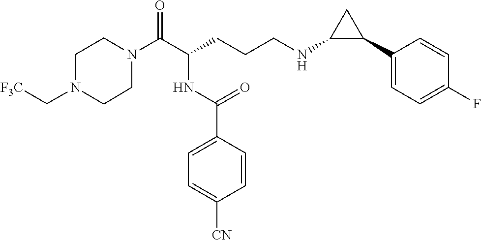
C1N(C(C(CCCNC2C(C3=CC=C(F)C=C3)C2)NC(C2=CC=C([CN])C=C2)=O)=O)CCN(C[F3C])C1
